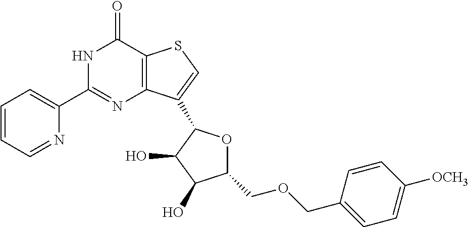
C1(C2=NC3=C(C(=O)N2)SC=C3C2OC(COCC3=CC=C([OCH3])C=C3)C(O)C2O)=CC=CC=N1
